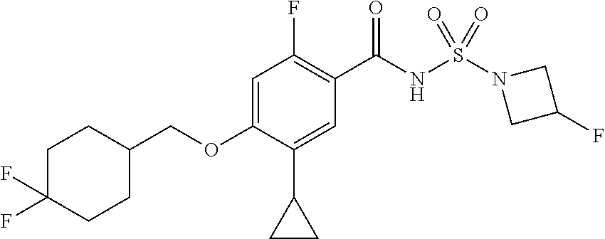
C1=C(OCC2CCC(F)(F)CC2)C(C2CC2)=CC(C(NS(N2CC(F)C2)(=O)=O)=O)=C1F
